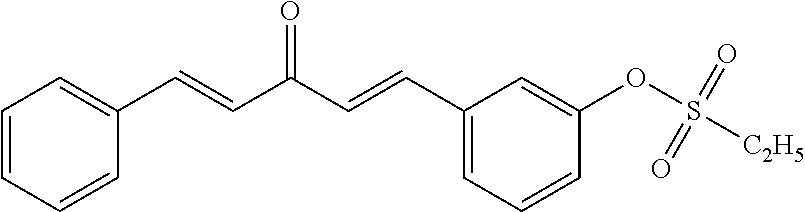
C1=CC=CC(C=CC(C=CC2=CC=CC(OS([C2H5])(=O)=O)=C2)=O)=C1
